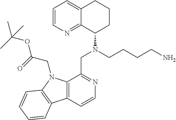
C1=CN=C2C(=C1)CCCC2N(CC1=NC=CC2=C1N(CC(=O)OC(C)(C)C)C1=C2C=CC=C1)CCCCN
